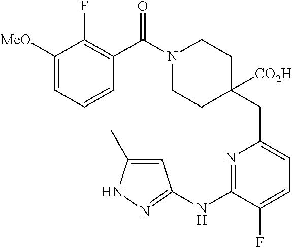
C1([MeO])=CC=CC(C(N2CCC(CC3=CC=C(F)C(NC4=NNC(C)=C4)=N3)([CO2H])CC2)=O)=C1F
